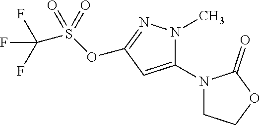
C1(N2CCOC2=O)=CC(OS(=O)(=O)C(F)(F)F)=NN1C
